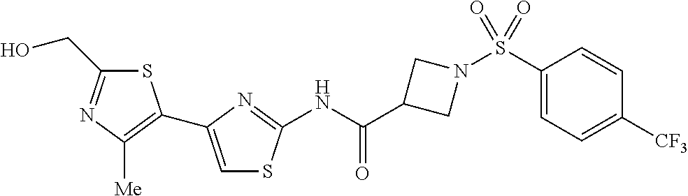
S1C(CO)=NC([Me])=C1C1=CSC(NC(=O)C2CN(S(C3=CC=C([CF3])C=C3)(=O)=O)C2)=N1
